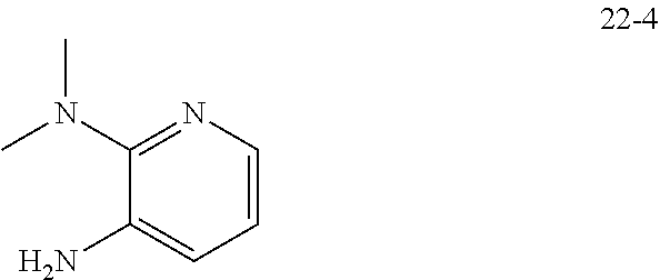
N(C)(C1=NC=CC=C1N)C
